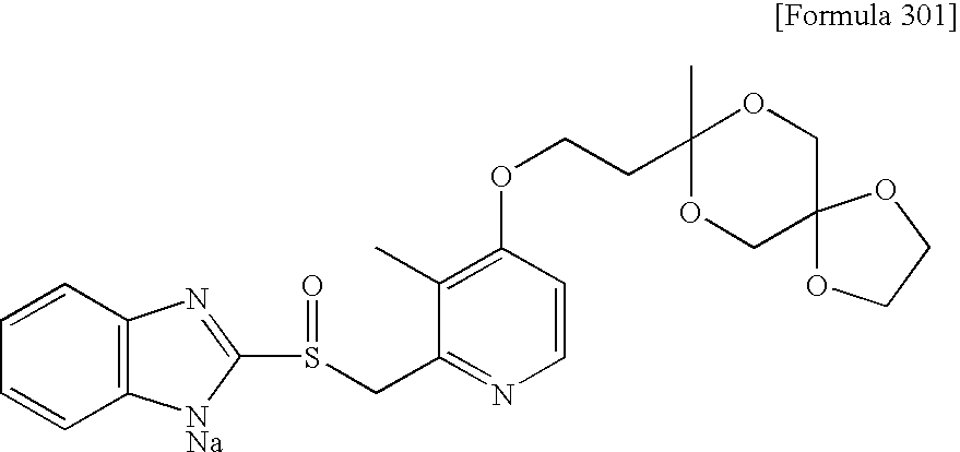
C1=CC2=C(C=C1)[NNa]C(S(CC1=NC=CC(OCCC3(C)OCC4(CO3)OCCO4)=C1C)=O)=N2
